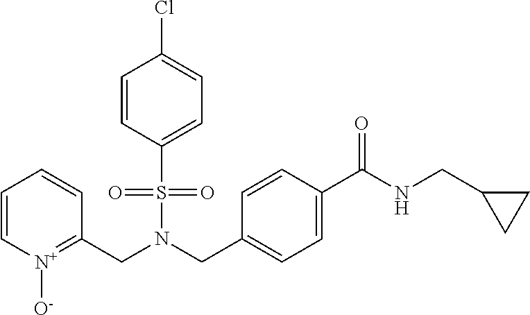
C(N(CC1=CC=C(C(NCC2CC2)=O)C=C1)S(=O)(=O)C1=CC=C(Cl)C=C1)C1=[N+]([O-])C=CC=C1
